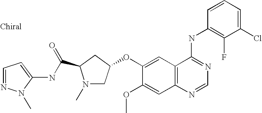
C1(Cl)=CC=CC(NC2=NC=NC3=C2C=C(OC2CN(C)C(C(NC4=CC=NN4C)=O)C2)C(OC)=C3)=C1F
